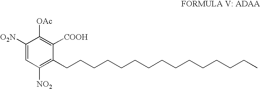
C1([O2N])=CC([NO2])=C(CCCCCCCCCCCCCCC)C([COOH])=C1[OAc]
